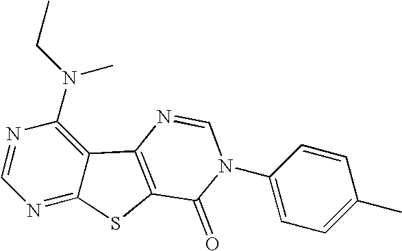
C1=NC(N(CC)C)=C2C(=N1)SC1=C2N=CN(C2=CC=C(C)C=C2)C1=O
